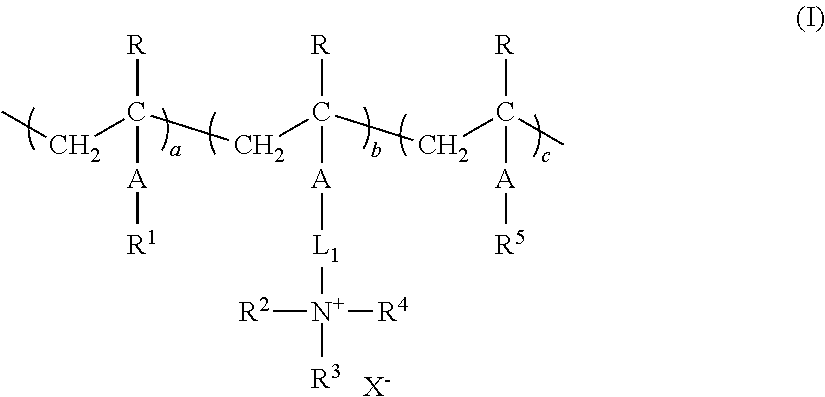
CCC(CC(CC(C)([R])[A][R5])([R])[A][L1][N+]([R2])([R4])[R3])([R])[A][R1].[X-]
